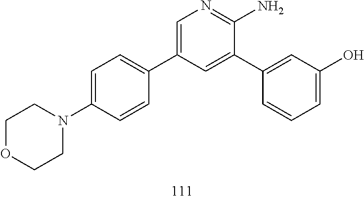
C1COCCN1C1=CC=C(C2=CN=C(N)C(C3=CC(O)=CC=C3)=C2)C=C1
